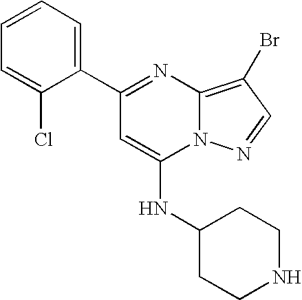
C1(C2=NC3=C(Br)C=NN3C(NC3CCNCC3)=C2)=CC=CC=C1Cl
